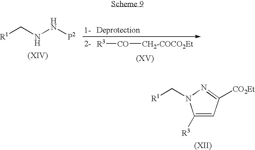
C1([R3])=CC([CO2Et])=NN1C[R1].[R3][CO][CH2-COCO2Et].[R1]CNN[P2]
